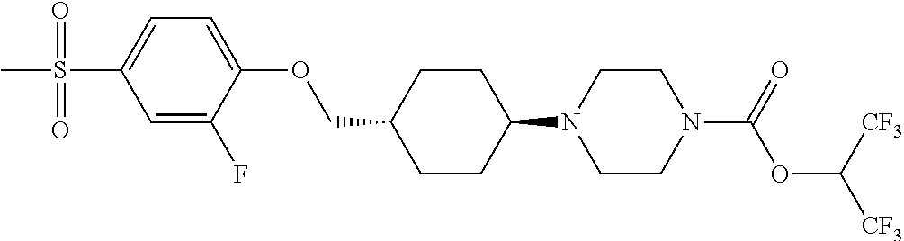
C1CC(N2CCN(C(OC([CF3])[CF3])=O)CC2)CCC1COC1=CC=C(S(=O)(=O)C)C=C1F
